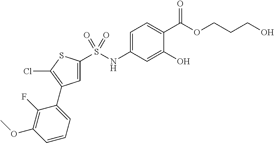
C1=C(S(NC2=CC=C(C(=O)OCCCO)C(O)=C2)(=O)=O)SC(Cl)=C1C1=CC=CC(OC)=C1F
